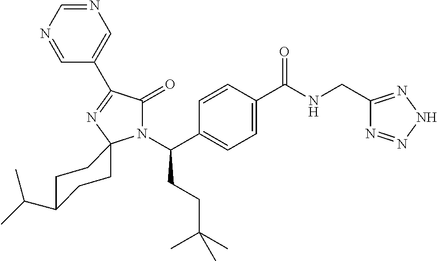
N1(C(CCC(C)(C)C)C2=CC=C(C(NCC3=NNN=N3)=O)C=C2)C(=O)C(C2=CN=CN=C2)=NC12CCC(C(C)C)CC2
